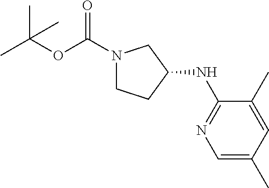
N1(C(OC(C)(C)C)=O)CCC(NC2=NC=C(C)C=C2C)C1
